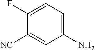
C1(F)=CC=C(N)C=C1[NC]
